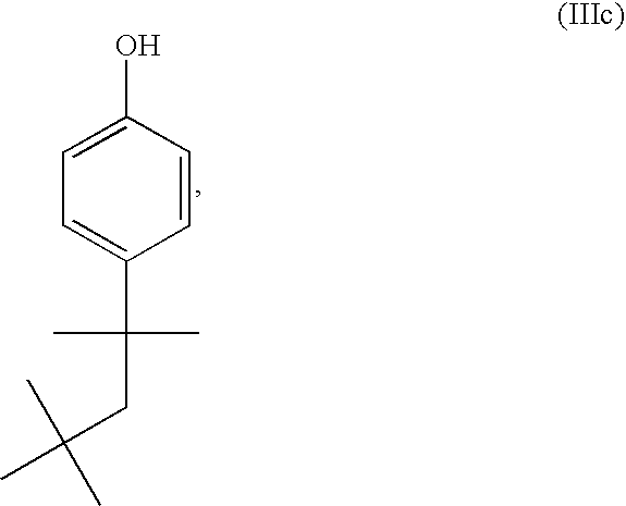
C1=C(O)C=CC(C(C)(C)CC(C)(C)C)=C1
